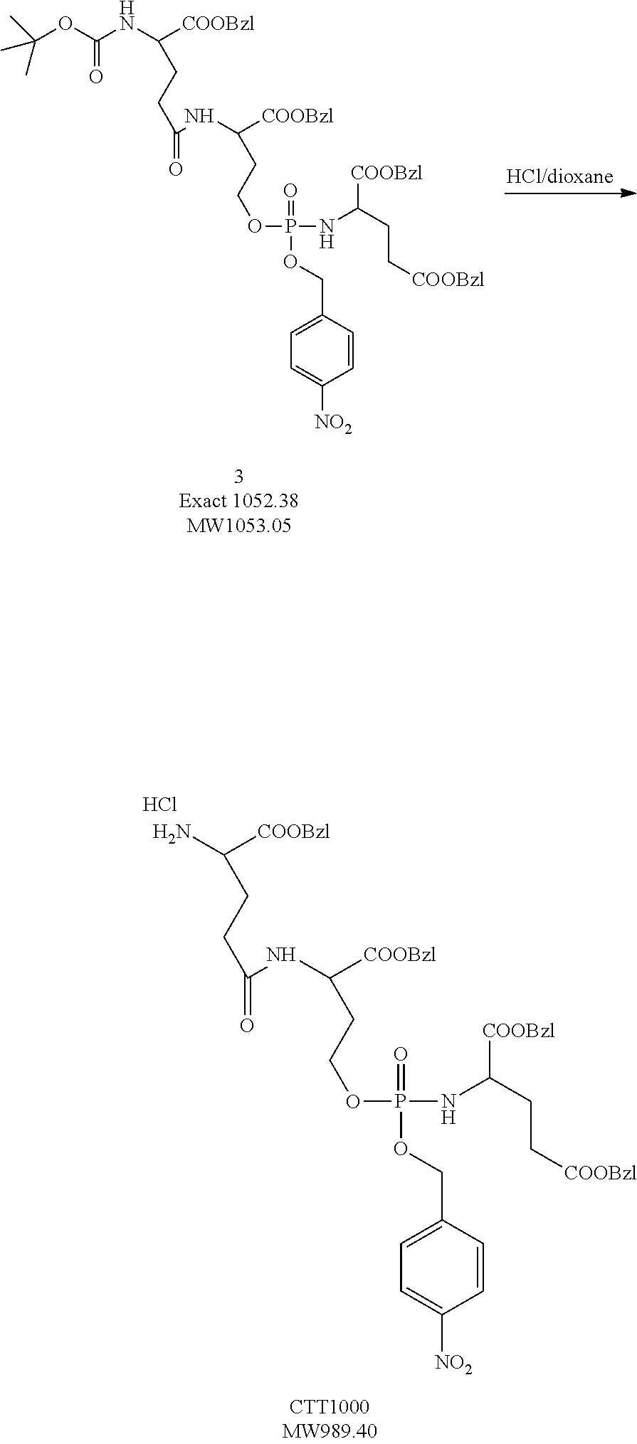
N(C([COOBzl])CCOP(NC(CC[COOBzl])[COOBzl])(=O)OCC1=CC=C([NO2])C=C1)C(CCC([COOBzl])NC(OC(C)(C)C)=O)=O.N(C([COOBzl])CCOP(NC(CC[COOBzl])[COOBzl])(=O)OCC1=CC=C([NO2])C=C1)C(CCC([COOBzl])N)=O.Cl
